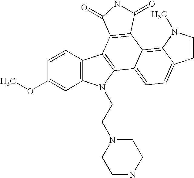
C1=CC2=C(C=C1OC)N(CCN1CCNCC1)C1=C2C2=C(C3=C4C(=CC=C13)C=CN4C)C(=O)NC2=O
